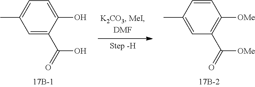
C1=C(C(O)=O)C(O)=CC=C1C.C1=C(C)C=CC([OMe])=C1C([OMe])=O
